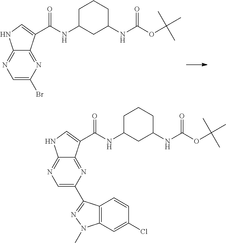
C1=C(Br)N=C2C(=N1)NC=C2C(NC1CC(NC(OC(C)(C)C)=O)CCC1)=O.C1=C(C2=NN(C)C3=C2C=CC(Cl)=C3)N=C2C(=N1)NC=C2C(NC1CC(NC(OC(C)(C)C)=O)CCC1)=O
